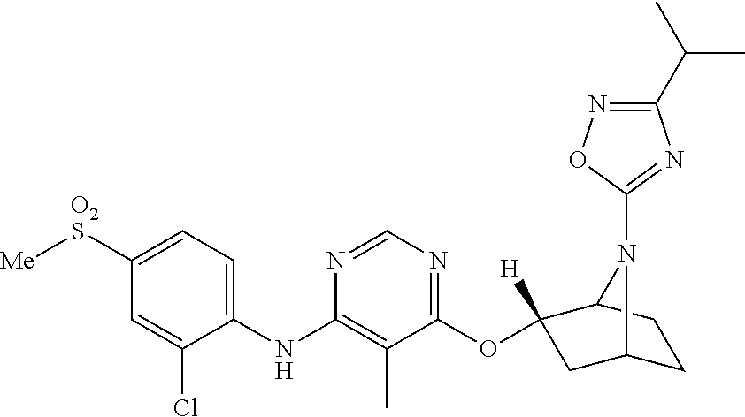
C1(NC2=C(C)C(OC3([H])CC4CCC3N4C3=NC(C(C)C)=NO3)=NC=N2)=CC=C([O2S][Me])C=C1Cl
